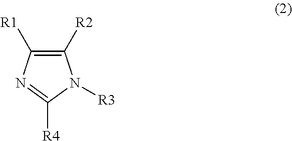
C1([R2])=C([R1])N=C([R4])N1[R3]
